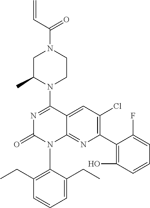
C1C(C)N(C2=NC(=O)N(C3=C(CC)C=CC=C3CC)C3=NC(C4=C(O)C=CC=C4F)=C(Cl)C=C23)CCN1C(C=C)=O
